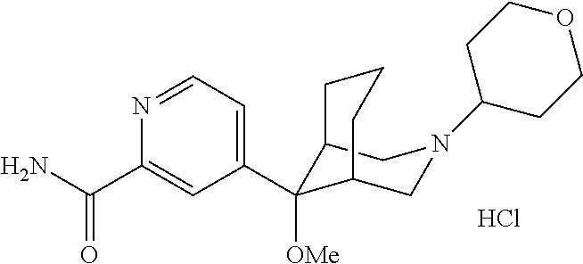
C12C(C3=CC=NC(C(N)=O)=C3)([OMe])C(CN(C3CCOCC3)C1)CCC2.Cl
